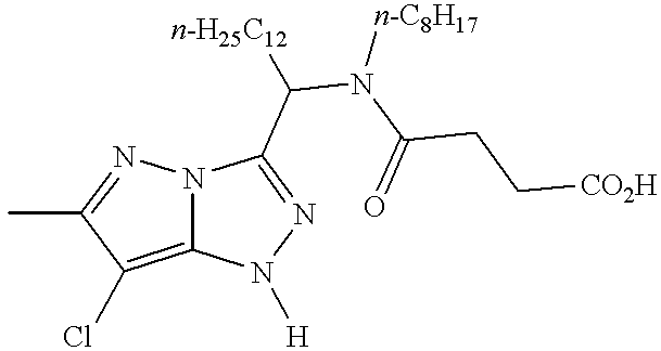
N12C(=C(Cl)C(C)=N1)N([H])N=C2C(N(C(=O)CC[CO2H])[n-C8H17])[n-H25C12]
